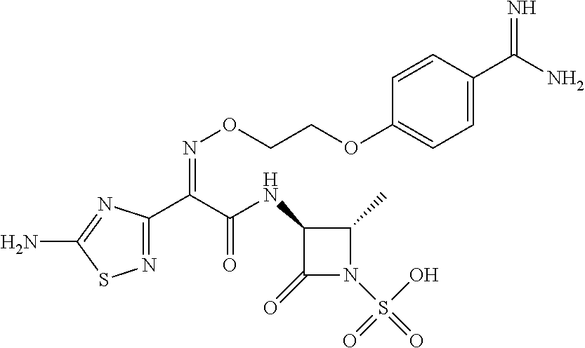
N1=C(C(C(NC2C(=O)N(S(=O)(O)=O)C2C)=O)=NOCCOC2=CC=C(C(N)=N)C=C2)N=C(N)S1
